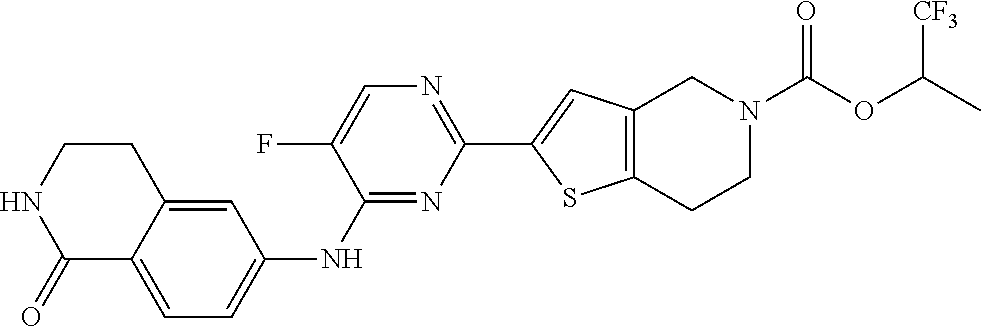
C1(=O)C2=CC=C(NC3=NC(C4=CC5=C(S4)CCN(C(OC(C)[CF3])=O)C5)=NC=C3F)C=C2CCN1
